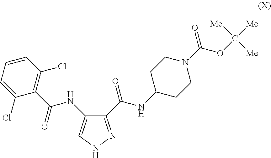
C1=C(NC(C2=C(Cl)C=CC=C2Cl)=O)C(C(NC2CCN(C(OC([Me])([Me])[Me])=O)CC2)=O)=NN1
